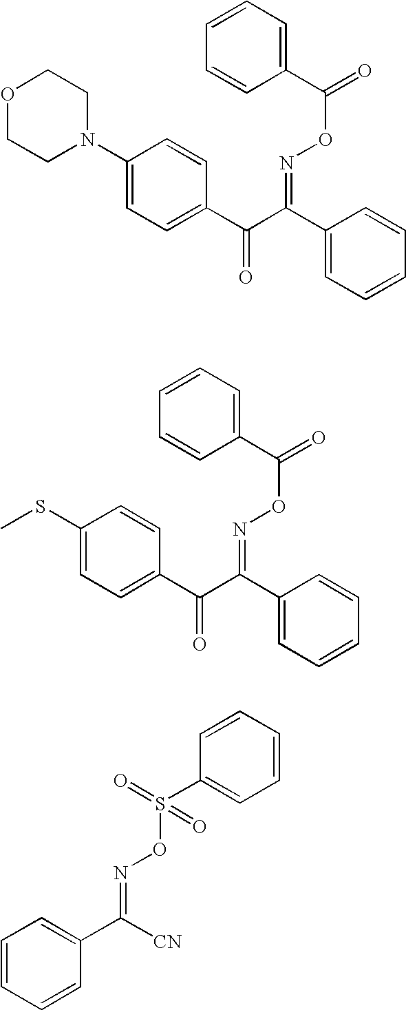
N1(C2=CC=C(C(C(C3=CC=CC=C3)=NOC(=O)C3=CC=CC=C3)=O)C=C2)CCOCC1.S(C1=CC=C(C(C(C2=CC=CC=C2)=NOC(=O)C2=CC=CC=C2)=O)C=C1)C.C1(C([CN])=NOS(C2=CC=CC=C2)(=O)=O)=CC=CC=C1
